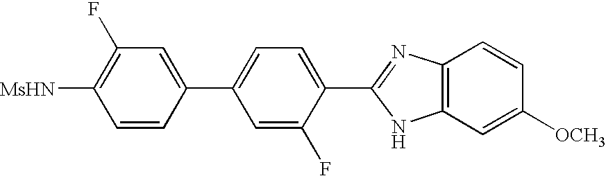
C1=CC(C2=CC=C(C3=NC4=C(N3)C=C([OCH3])C=C4)C(F)=C2)=CC(F)=C1[MsHN]
